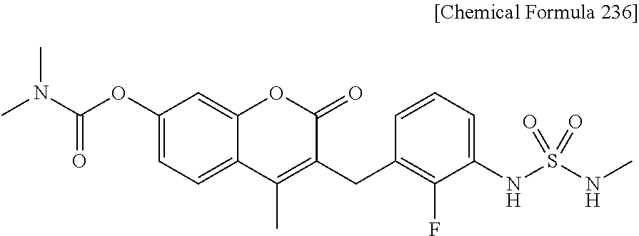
O=C(OC1=CC=C2C(=C1)OC(=O)C(CC1=C(F)C(NS(NC)(=O)=O)=CC=C1)=C2C)N(C)C
